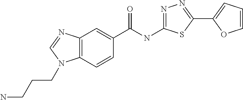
C12=C(C=CC(C(NC3=NN=C(C4=CC=CO4)S3)=O)=C1)N(CCCN)C=N2
